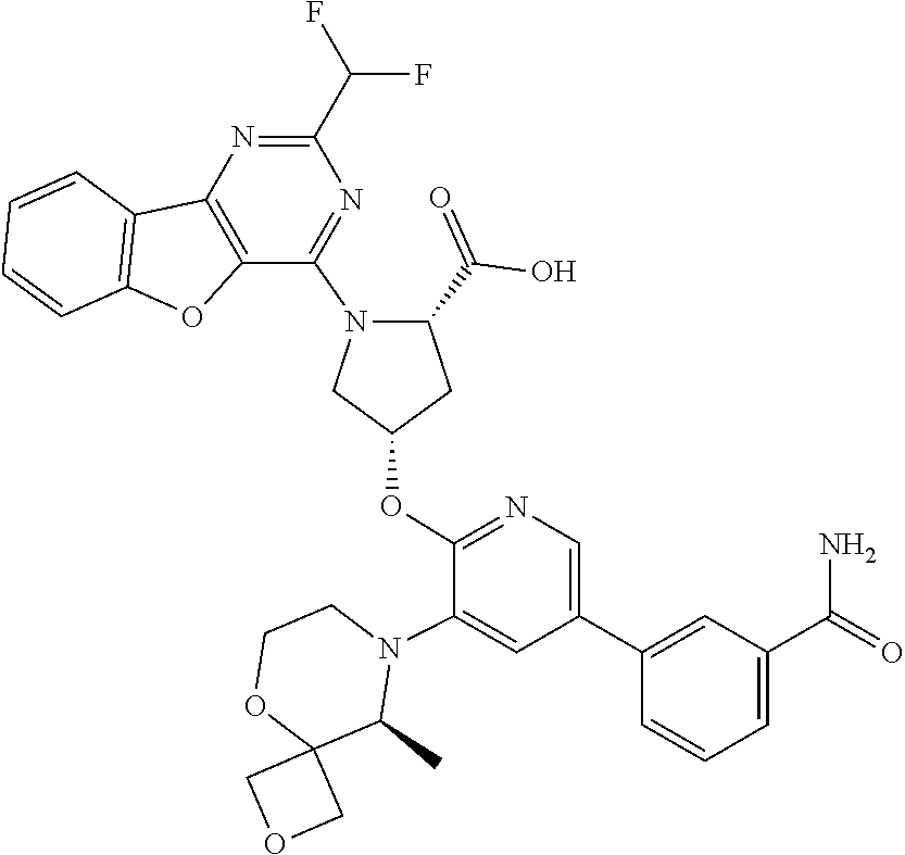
C12(COC1)OCCN(C1=CC(C3=CC(C(=O)N)=CC=C3)=CN=C1OC1CN(C3=NC(C(F)F)=NC4=C3OC3=C4C=CC=C3)C(C(=O)O)C1)C2C
